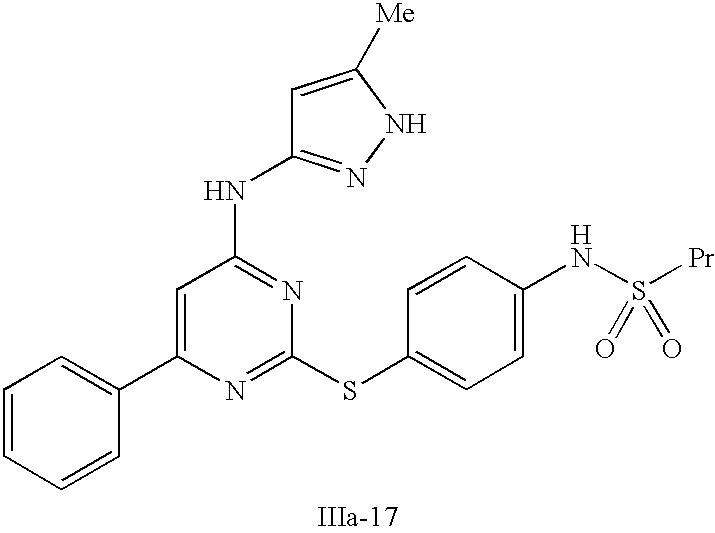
C1=C(C2=CC=CC=C2)N=C(SC2=CC=C(NS([Pr])(=O)=O)C=C2)N=C1NC1=NNC([Me])=C1
